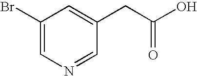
C1(Br)=CN=CC(CC(O)=O)=C1
